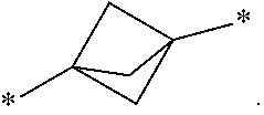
C12(*)CC(*)(C1)C2
